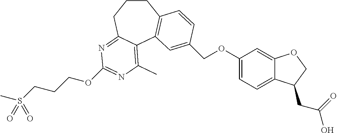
C1CCC2=NC(OCCCS(C)(=O)=O)=NC(C)=C2C2=C1C=CC(COC1=CC=C3C(=C1)OCC3CC(=O)O)=C2
